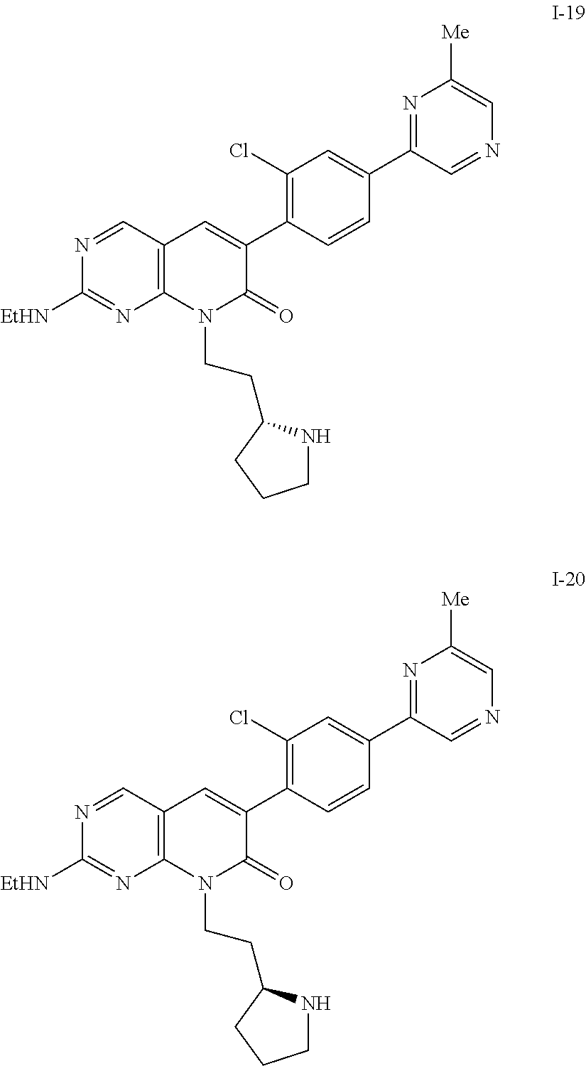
C12=C(C=NC([EtHN])=N1)C=C(C1=C(Cl)C=C(C3=NC([Me])=CN=C3)C=C1)C(=O)N2CCC1NCCC1.C12=C(C=NC([EtHN])=N1)C=C(C1=C(Cl)C=C(C3=NC([Me])=CN=C3)C=C1)C(=O)N2CCC1NCCC1
